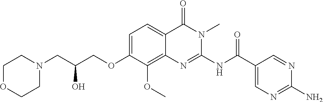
C1=C(OCC(CN2CCOCC2)O)C(OC)=C2C(=C1)C(=O)N(C)C(NC(C1=CN=C(N)N=C1)=O)=N2
